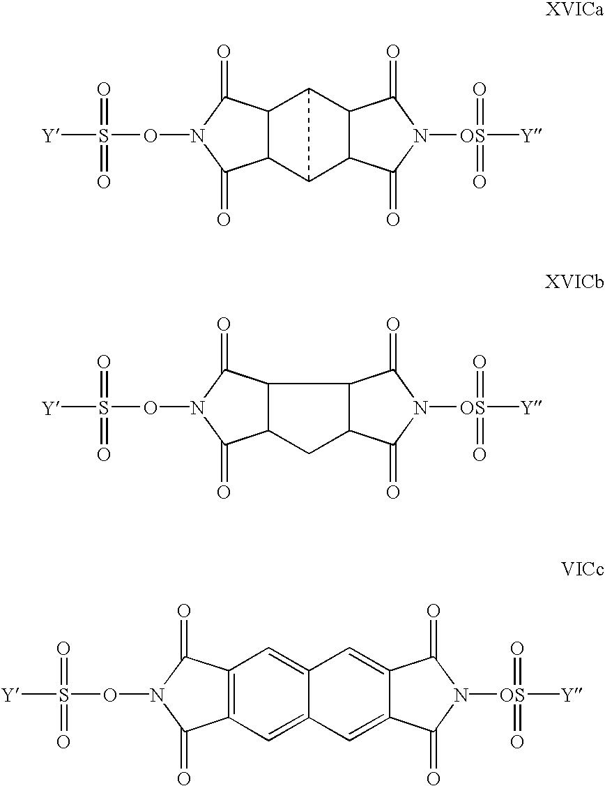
C12C(C3C1C1C3C(=O)N([OS]([Y])(=O)=O)C1=O)C(=O)N(OS([Y])(=O)=O)C2=O.C12C(C3C(C1)C(=O)N([OS]([Y])(=O)=O)C3=O)C(=O)N(OS([Y])(=O)=O)C2=O.C12=C(C=C3C(=C1)C=C1C(=C3)C(=O)N([OS]([Y])(=O)=O)C1=O)C(=O)N(OS([Y])(=O)=O)C2=O
